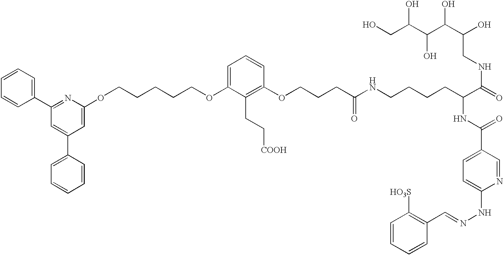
C1=CC=CC(C2=NC(OCCCCCOC3=CC=CC(OCCCC(NCCCCC(C(=O)NCC(O)C(C(C(CO)O)O)O)NC(=O)C4=CC=C(NN=CC5=C([HO3S])C=CC=C5)N=C4)=O)=C3CC[COOH])=CC(C3=CC=CC=C3)=C2)=C1
